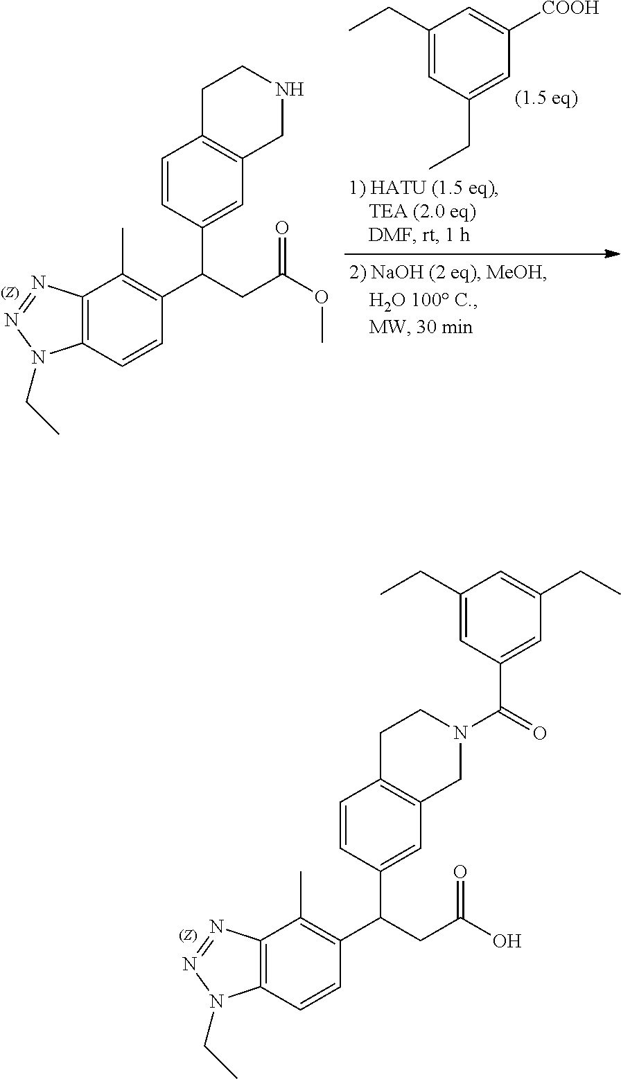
C1=CC(C(CC(O)=O)C2=C(C)C3=C(C=C2)N(CC)N=N3)=CC2=C1CCN(C(=O)C1=CC(CC)=CC(CC)=C1)C2.C1=CC(C(CC(OC)=O)C2=C(C)C3=C(C=C2)N(CC)N=N3)=CC2=C1CCNC2.C1(CC)=CC(CC)=CC([COOH])=C1
